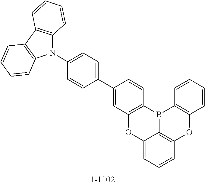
C12=CC=CC3=C1B(C1=C(O3)C=CC=C1)C1=C(O2)C=C(C2=CC=C(N3C4=C(C5=C3C=CC=C5)C=CC=C4)C=C2)C=C1
